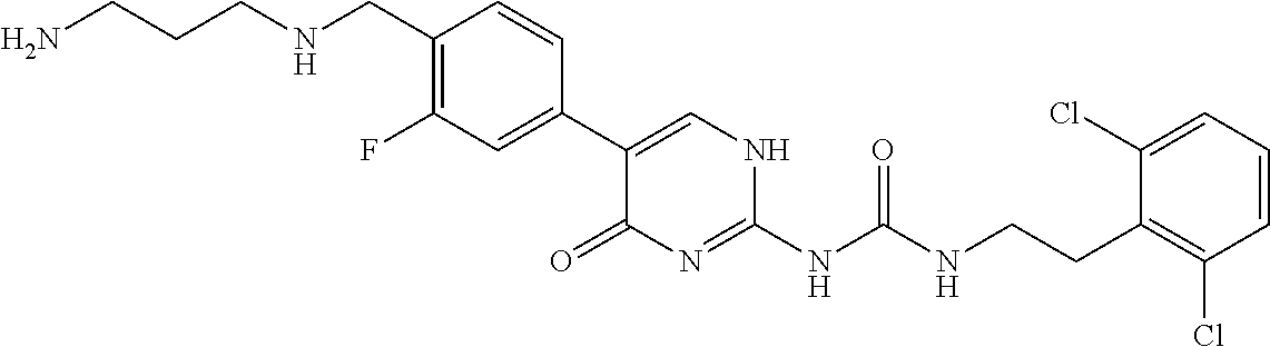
C1(C2=CC(F)=C(CNCCCN)C=C2)=CNC(NC(NCCC2=C(Cl)C=CC=C2Cl)=O)=NC1=O
